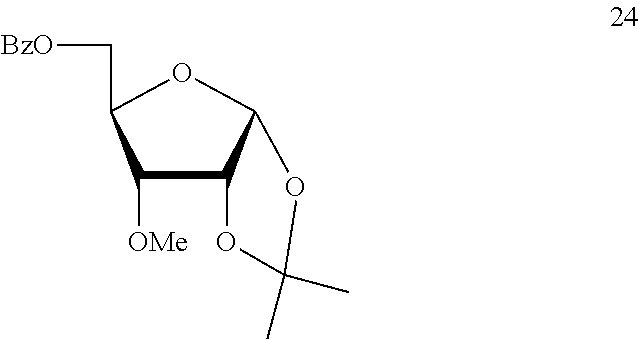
C1([OMe])C2C(OC1C[BzO])OC(C)(C)O2
